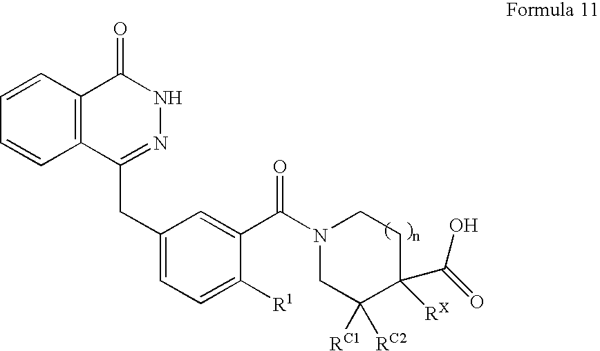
C12=C(C(CC3=CC=C([R1])C(C(N4CC([RC1])([RC2])C(C(O)=O)([RX])CC4)=O)=C3)=NNC1=O)C=CC=C2
